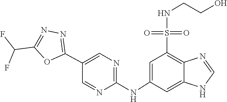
N1=CNC2=CC(NC3=NC=C(C4=NN=C(C(F)F)O4)C=N3)=CC(S(=O)(NCCO)=O)=C12
